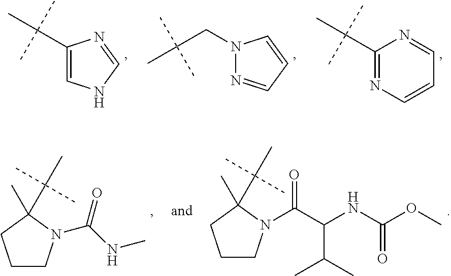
C1(C(C)(C)C)=NC=CC=N1.C(C(C)(C)C)N1N=CC=C1.C1(C(C)(C)C)=CNC=N1.C1CN(C(C(C(C)C)NC(=O)OC)=O)C(C(C)(C)C)(C)C1.C1CN(C(NC)=O)C(C(C)(C)C)(C)C1
